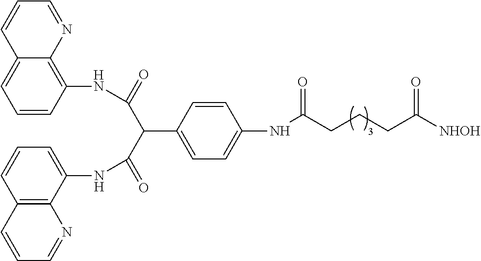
C1=C2C(=C(NC(C(C(NC3=CC=CC4=C3N=CC=C4)=O)C3=CC=C(NC(CCCC([NHOH])=O)=O)C=C3)=O)C=C1)N=CC=C2
